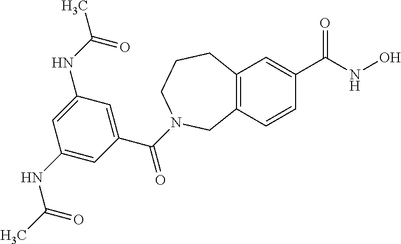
C12=C(C=C(C(NO)=O)C=C1)CCCN(C(C1=CC(NC(C)=O)=CC(NC(C)=O)=C1)=O)C2
